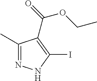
C1(C)=NNC(I)=C1C(OCC)=O
